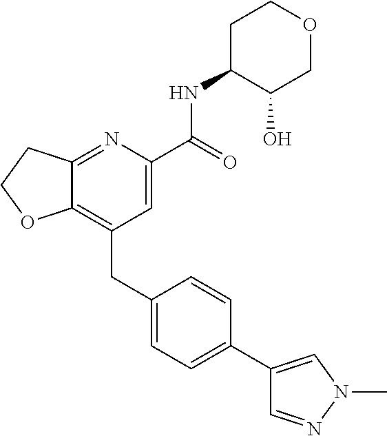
C12=C(CC3=CC=C(C4=CN(C)N=C4)C=C3)C=C(C(NC3C(O)COCC3)=O)N=C1CCO2
